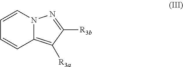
C1=CN2C(=C([R3a])C([R3b])=N2)C=C1
